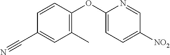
C1(OC2=CC=C([NO2])C=N2)=C(C)C=C(C#N)C=C1
